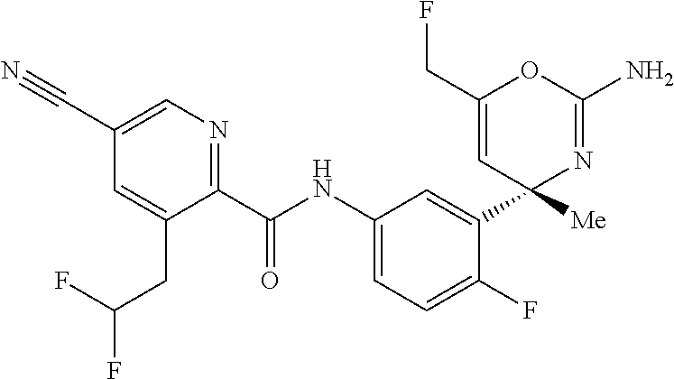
C1(C(NC2=CC=C(F)C(C3([Me])N=C(N)OC(CF)=C3)=C2)=O)=NC=C(C#N)C=C1CC(F)F
